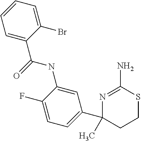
C1=C(C(=O)NC2=CC(C3(C)CCSC(N)=N3)=CC=C2F)C(Br)=CC=C1
